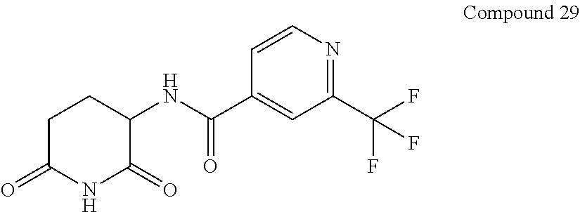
C1(NC(C2=CC(C(F)(F)F)=NC=C2)=O)C(=O)NC(=O)CC1
